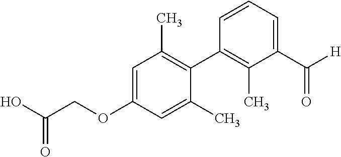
C1=C(OCC(O)=O)C=C(C)C(C2=C(C)C(C([H])=O)=CC=C2)=C1C
